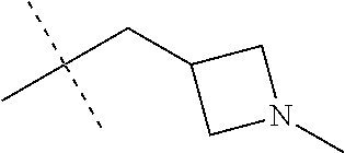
C(C(C)(C)C)C1CN(C)C1
